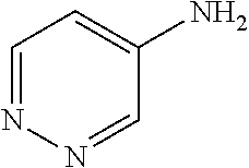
C1=C(N)C=NN=C1
